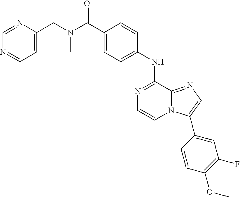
C1(NC2=NC=CN3C2=NC=C3C2=CC(F)=C(OC)C=C2)=CC=C(C(N(CC2=CC=NC=N2)C)=O)C(C)=C1
